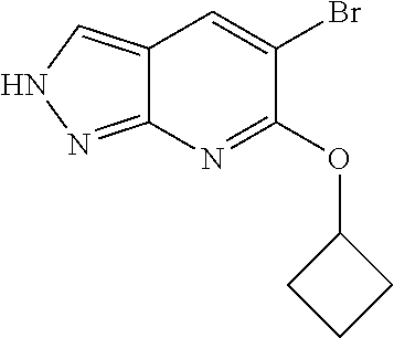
N1N=C2C(=C1)C=C(Br)C(OC1CCC1)=N2
